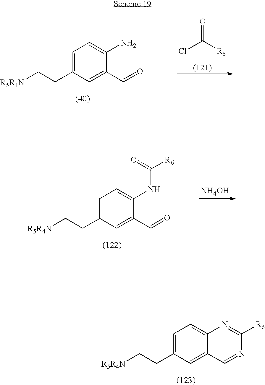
C1=C(CC[R5R4N])C=C2C(=C1)N=C([R6])N=C2.C1=C(CC[R5R4N])C=C(C=O)C(N)=C1.ClC(=O)[R6].C1=C(CC[R5R4N])C=C(C=O)C(NC(=O)[R6])=C1.[NH4OH]
